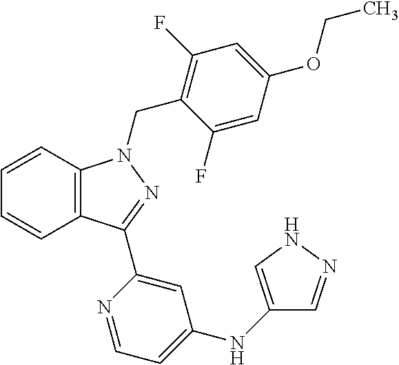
C12=C(C(C3=CC(NC4=CNN=C4)=CC=N3)=NN1CC1=C(F)C=C(OCC)C=C1F)C=CC=C2
